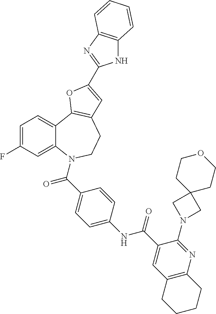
C1=C(F)C=C2C(=C1)C1=C(CCN2C(=O)C2=CC=C(NC(=O)C3=CC4=C(N=C3N3CC5(C3)CCOCC5)CCCC4)C=C2)C=C(C2=NC3=C(N2)C=CC=C3)O1
